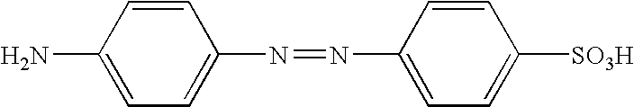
C1=CC(N)=CC=C1N=NC1=CC=C([SO3H])C=C1
